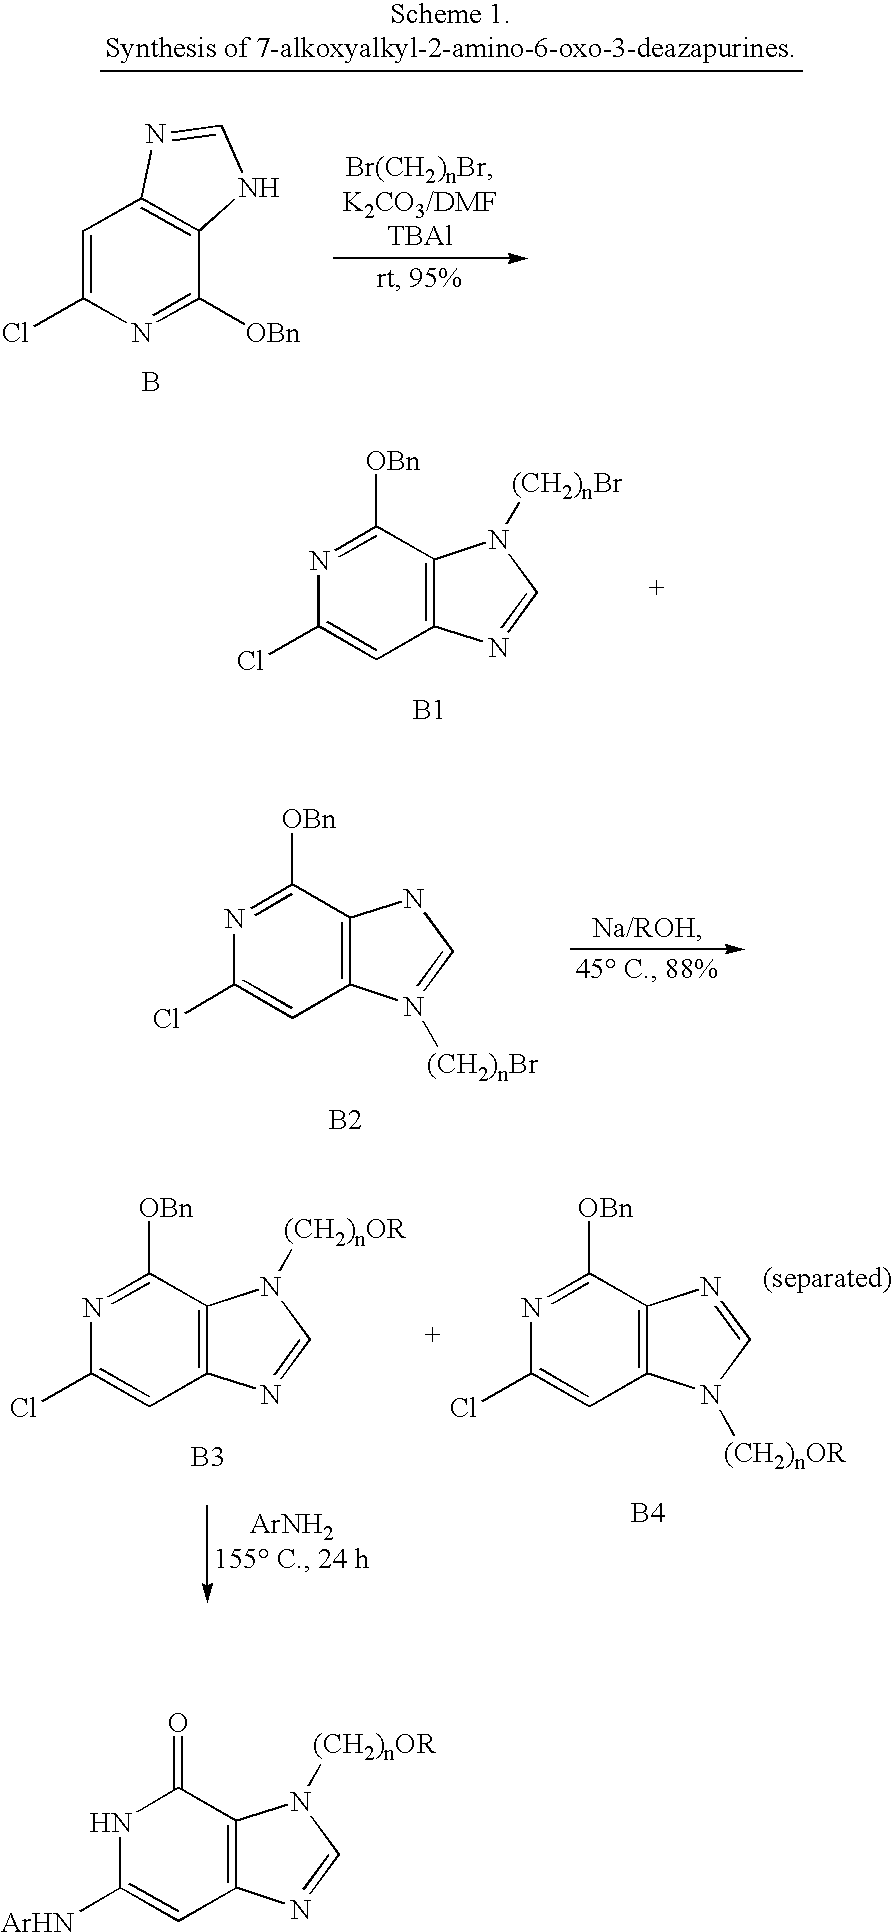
N1=C([OBn])C2=C(C=C1Cl)N([(CH2)nBr])=CN2.[B2].N1=C([OBn])C2=C(C=C1Cl)N=CN2[(CH2)nOR].[B3].N1=C([OBn])C2=C(C=C1Cl)N([(CH2)nOR])C=N2.[B4].C1=C(Cl)N=C([OBn])C2=C1N=CN2.B.N1=C([OBn])C2=C(C=C1Cl)N=CN2[(CH2)nBr].[B1].N1C([ArHN])=CC2=C(C1=O)N([(CH2)nOR])C=N2
